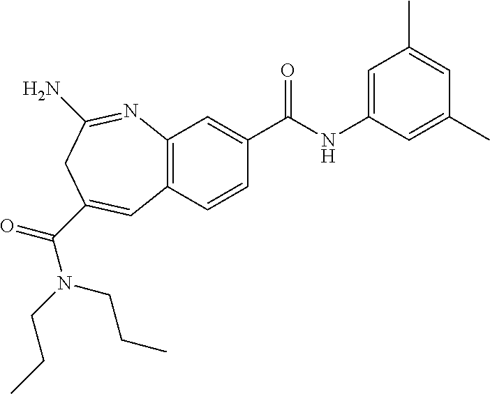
C12=C(C=CC(C(NC3=CC(C)=CC(C)=C3)=O)=C1)C=C(C(=O)N(CCC)CCC)CC(N)=N2
